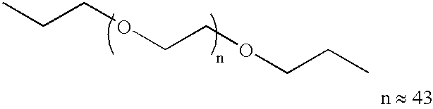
CCCOCCOCCC
